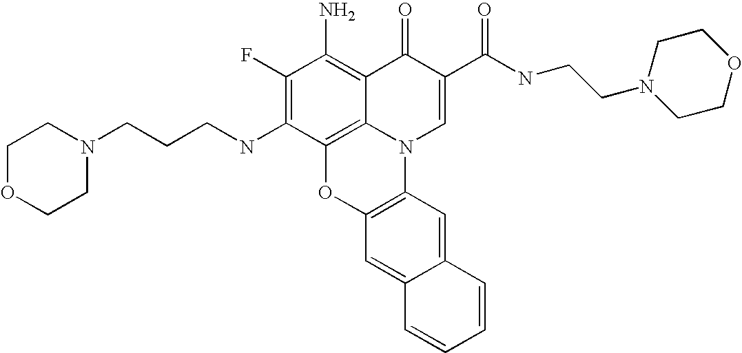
C1(F)=C(NCCCN2CCOCC2)C2=C3C(=C1N)C(=O)C(C(NCCN1CCOCC1)=O)=CN3C1=C(O2)C=C2C(=C1)C=CC=C2
